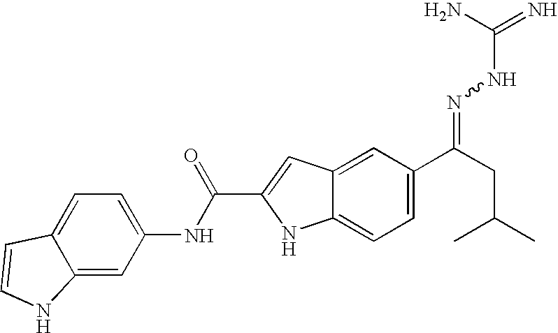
C12=CC=C(NC(C3=CC4=CC(C(CC(C)C)=NNC(N)=N)=CC=C4N3)=O)C=C1NC=C2
